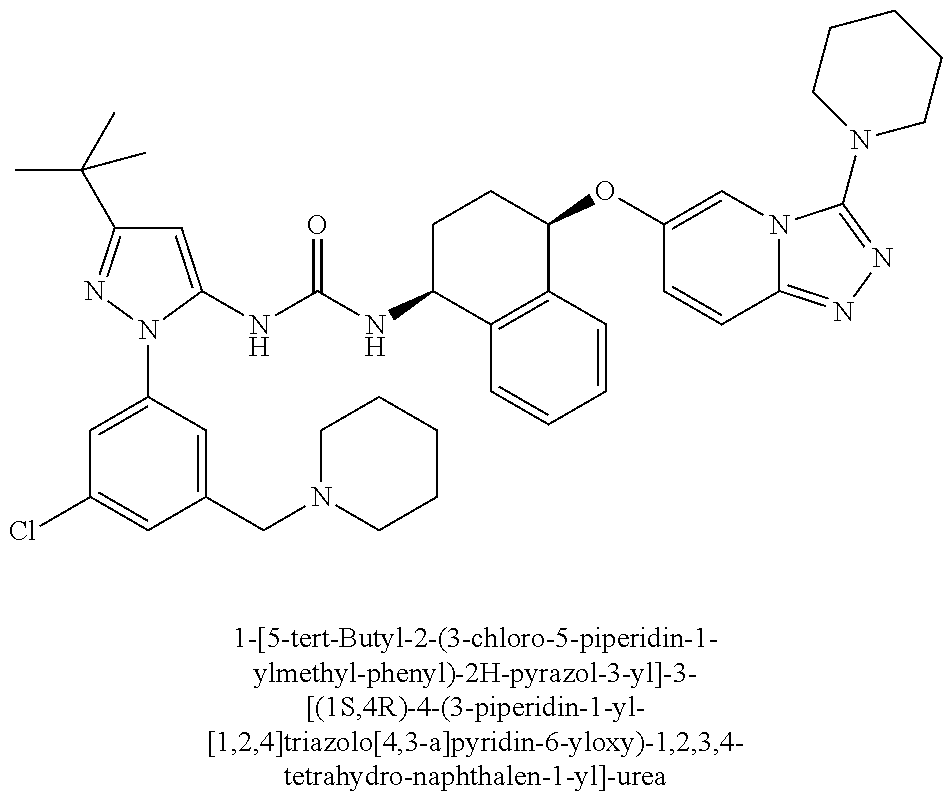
C1=C(NC(NC2C3=C(C(OC4=CN5C(=NN=C5N5CCCCC5)C=C4)CC2)C=CC=C3)=O)N(C2=CC(Cl)=CC(CN3CCCCC3)=C2)N=C1C(C)(C)C
